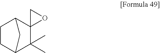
C1CC2C(C)(C)C3(C1C2)OC3
